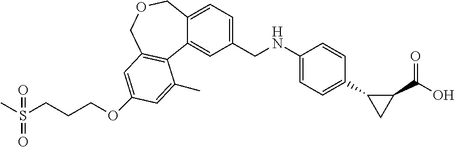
C1(CNC2=CC=C(C3CC3C(O)=O)C=C2)=CC=C2C(=C1)C1=C(COC2)C=C(OCCCS(C)(=O)=O)C=C1C
